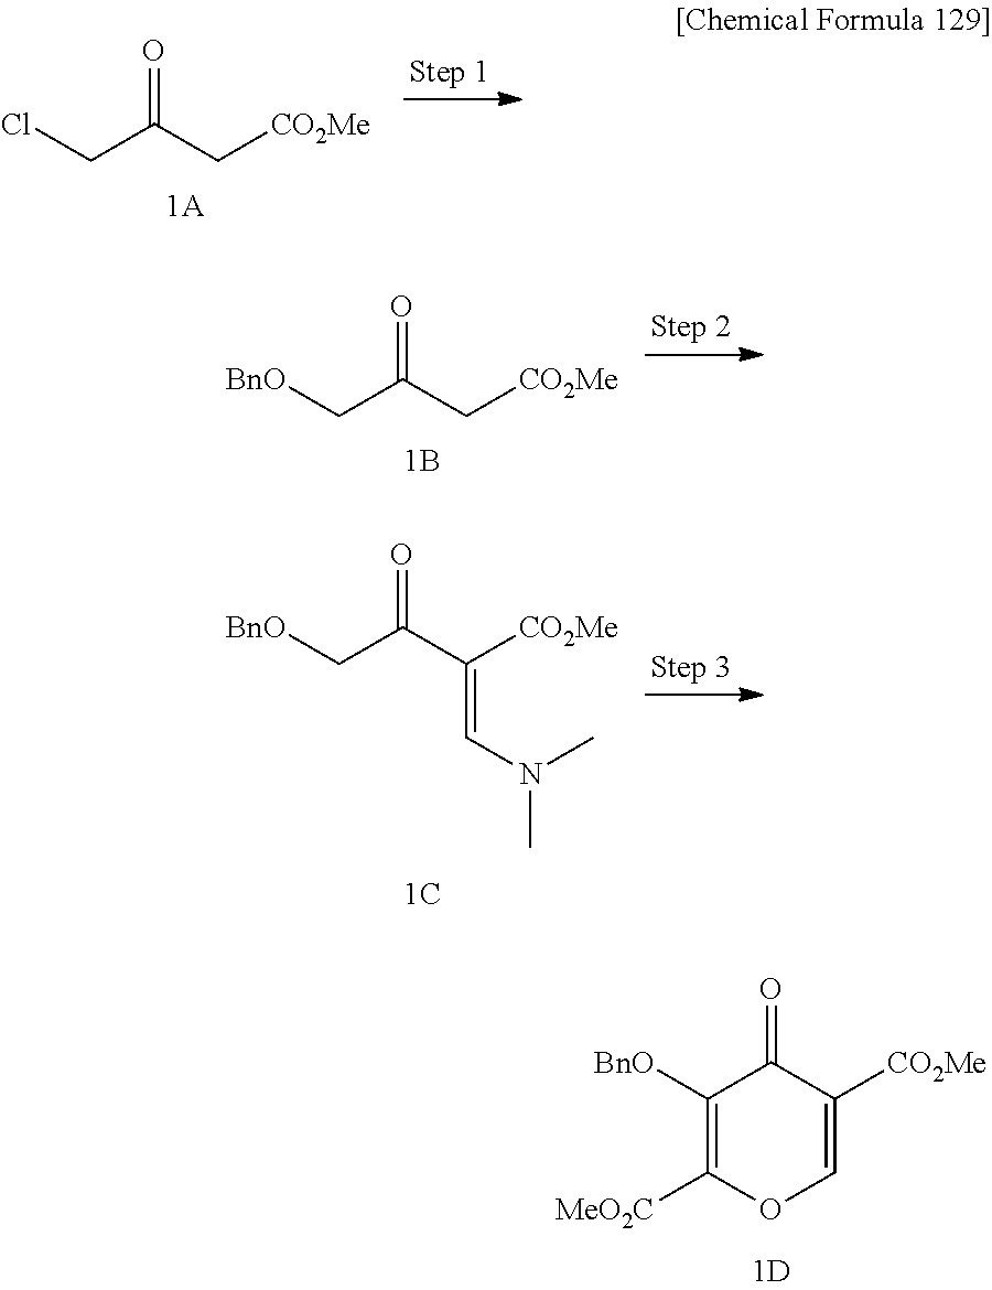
C(C(C[CO2Me])=O)[BnO].C(C(C([CO2Me])=CN(C)C)=O)[BnO].C1([BnO])=C([MeO2C])OC=C([CO2Me])C1=O.C(C(C[CO2Me])=O)Cl
